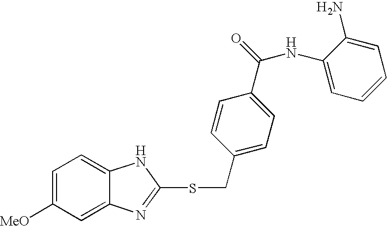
C1=C([MeO])C=C2C(=C1)NC(SCC1=CC=C(C(NC3=CC=CC=C3N)=O)C=C1)=N2
